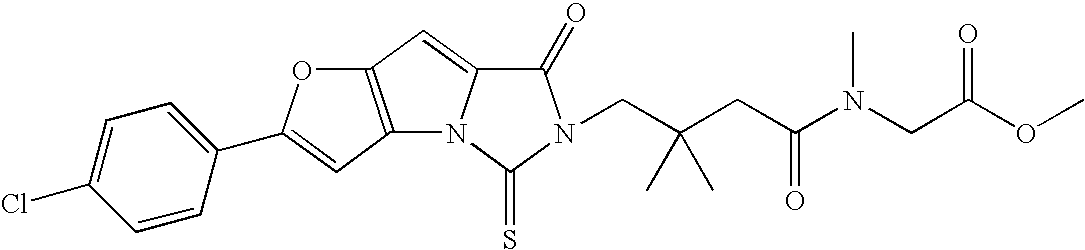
C12=C(C=C3N1C(=S)N(CC(CC(N(CC(OC)=O)C)=O)(C)C)C3=O)OC(C1=CC=C(Cl)C=C1)=C2
